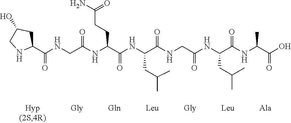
C1(C(NCC(NC(C(NC(C(NCC(NC(C(NC(C(O)=O)C)=O)CC(C)C)=O)=O)CC(C)C)=O)CCC(N)=O)=O)=O)CC(O)CN1
